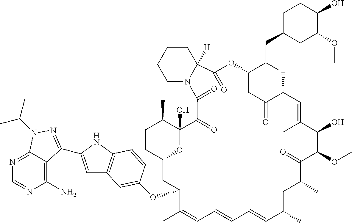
CC1C2(O)C(=O)C(=O)N3CCCCC3([H])C(=O)OC(C(CC3CC(OC)C(O)CC3)C)CC(=O)C(C)C=C(C)C(O)C(OC)C(=O)C(C)CC(C)C=CC=CC=C(C)C(OC3=CC4=C(NC(C5=NN(C(C)C)C6=NC=NC(N)=C65)=C4)C=C3)CC(O2)CC1
